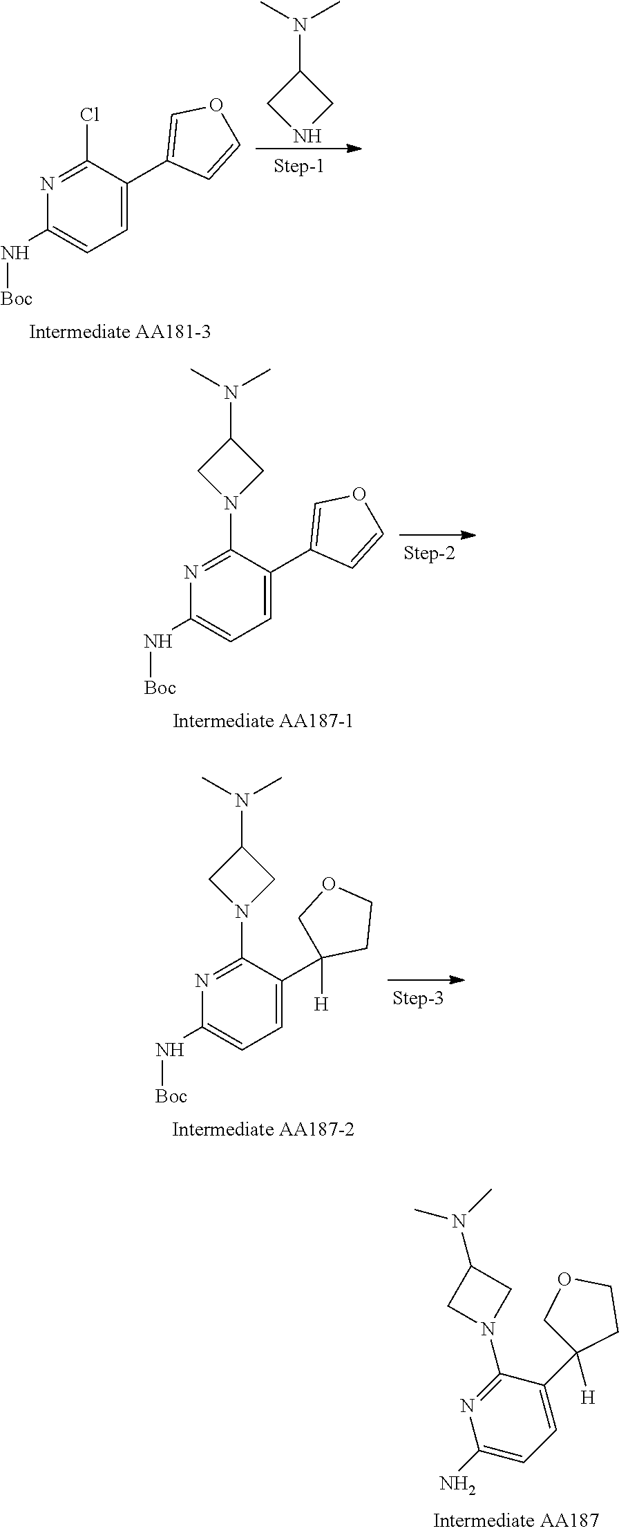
N1=C(N2CC(N(C)C)C2)C(C2([H])COCC2)=CC=C1N.N1=C(Cl)C(C2=COC=C2)=CC=C1N[Boc].C1(N(C)C)CNC1.N1=C(N2CC(N(C)C)C2)C(C2=COC=C2)=CC=C1N[Boc].N1=C(N2CC(N(C)C)C2)C(C2([H])COCC2)=CC=C1N[Boc]
